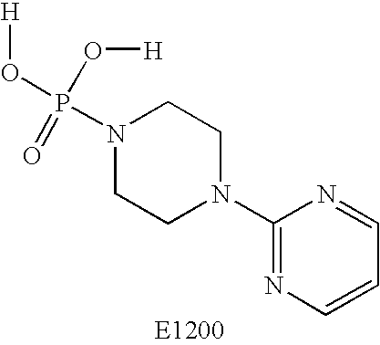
N1(P(O[H])(O[H])=O)CCN(C2=NC=CC=N2)CC1
